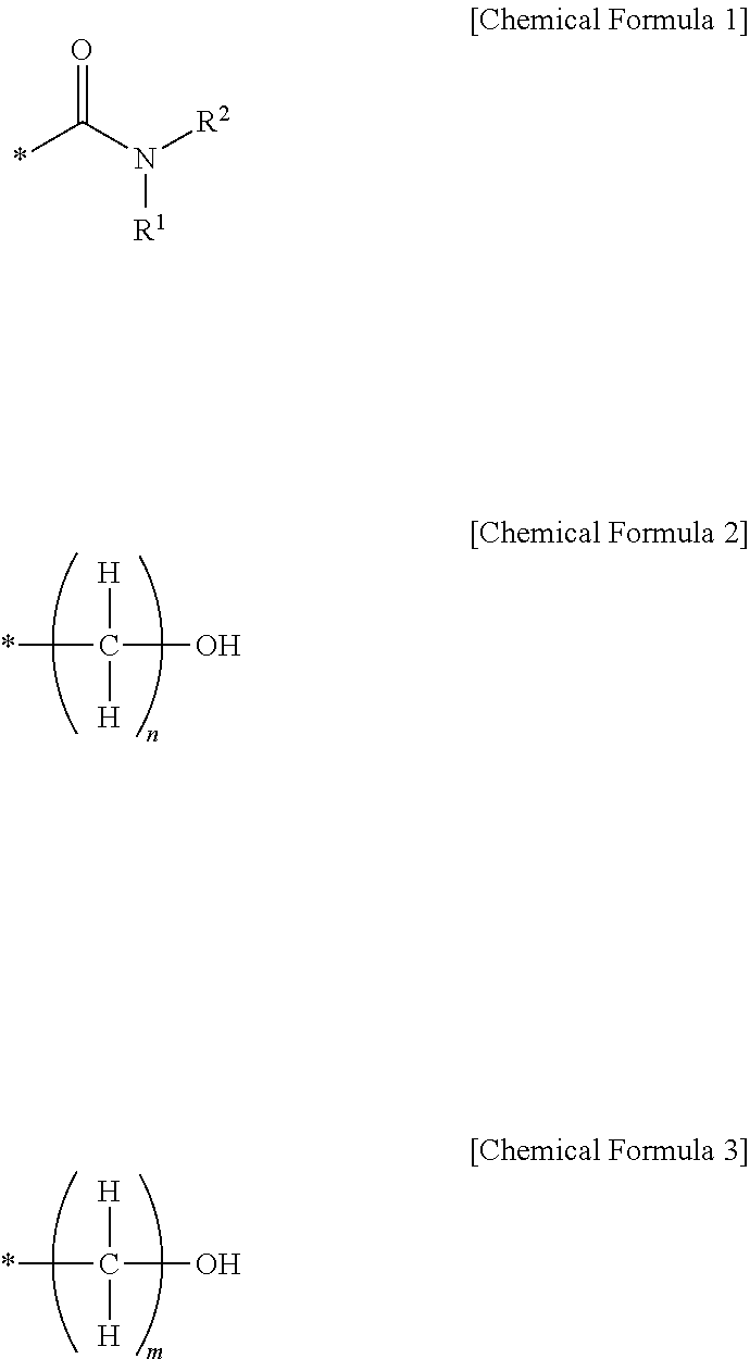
*C(O)([H])[H].*C(O)([H])[H].*C(N([R2])[R1])=O
